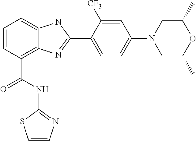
C1=CC(C(NC2=NC=CS2)=O)=C2C(=C1)NC(C1=CC=C(N3CC(C)OC(C)C3)C=C1[CF3])=N2
